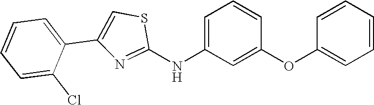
C1=CC=C(C2=CSC(NC3=CC=CC(OC4=CC=CC=C4)=C3)=N2)C(Cl)=C1
